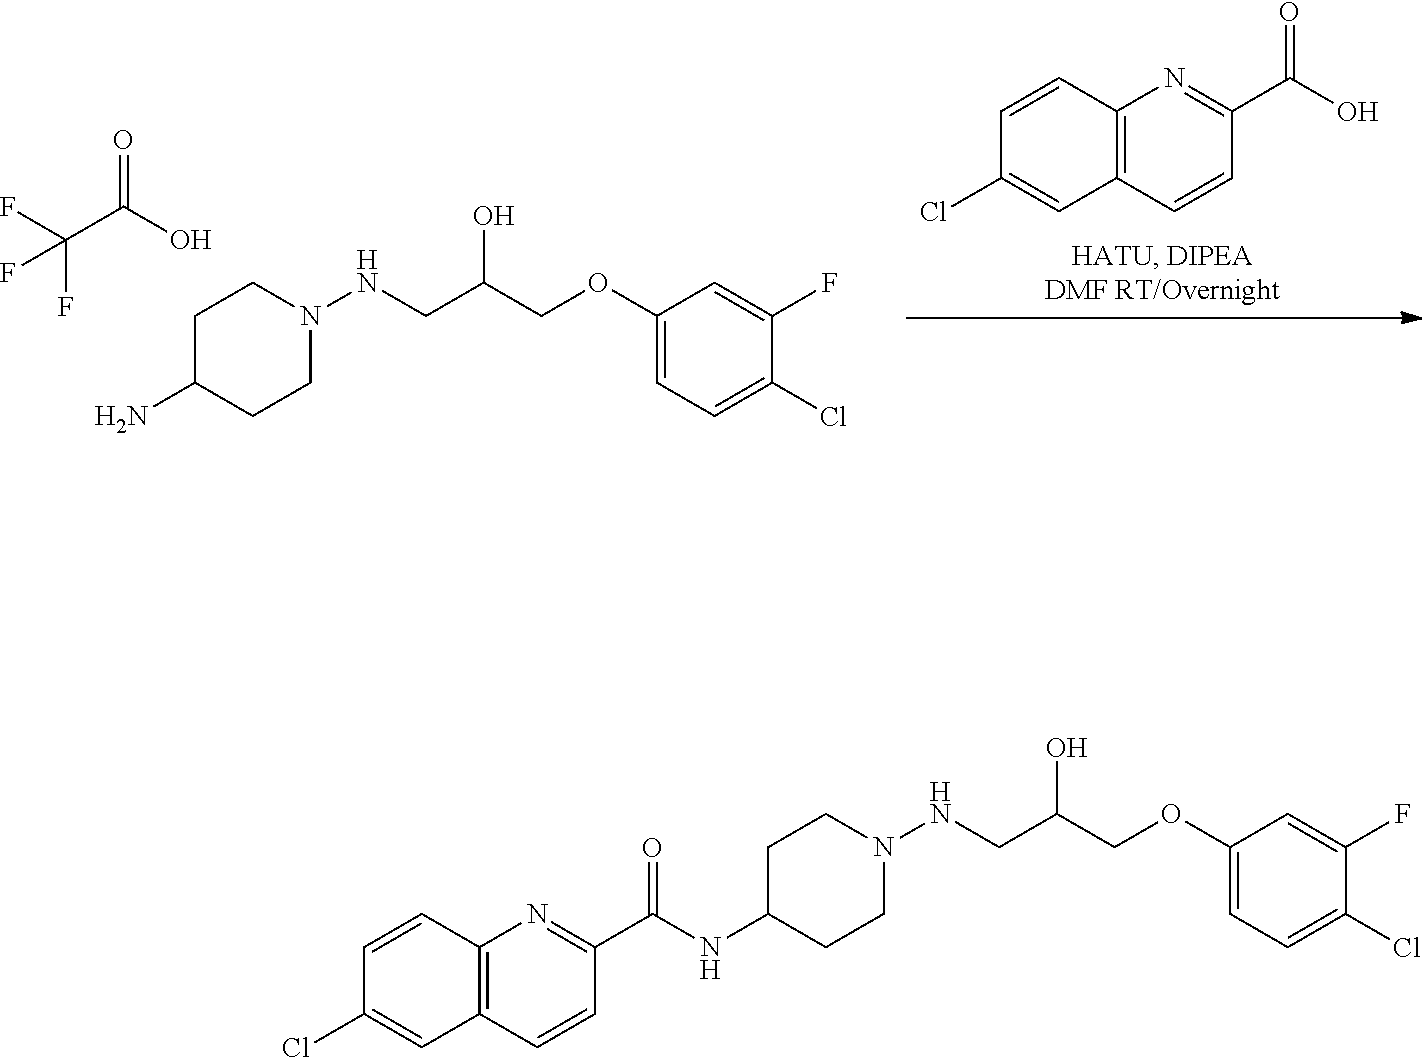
N1=C(C(O)=O)C=CC2=C1C=CC(Cl)=C2.C1C(N)CCN(NCC(COC2=CC=C(Cl)C(F)=C2)O)C1.FC(F)(C(=O)O)F.C1C(NC(C2=NC3=C(C=C2)C=C(Cl)C=C3)=O)CCN(NCC(COC2=CC=C(Cl)C(F)=C2)O)C1
